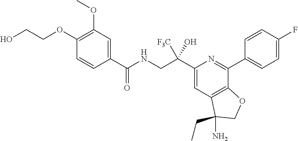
C1(C(NCC(C2=CC3=C(C(C4=CC=C(F)C=C4)=N2)OCC3(N)CC)([F3C])O)=O)=CC(OC)=C(OCCO)C=C1
